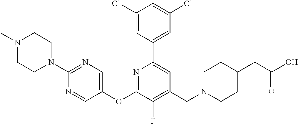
C1(Cl)=CC(C2=CC(CN3CCC(CC(O)=O)CC3)=C(F)C(OC3=CN=C(N4CCN(C)CC4)N=C3)=N2)=CC(Cl)=C1
